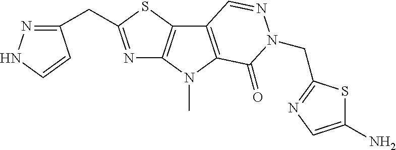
N1=C(CC2=NNC=C2)SC2=C1N(C)C1=C2C=NN(CC2=NC=C(N)S2)C1=O
